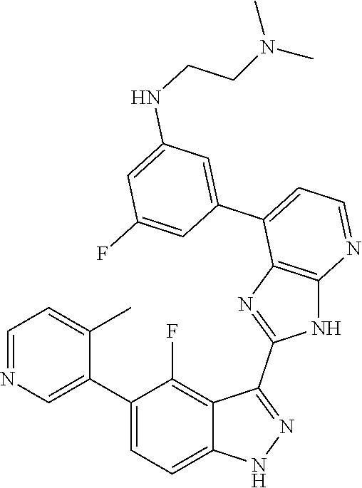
C1=NC=C(C2=CC=C3C(=C2F)C(C2=NC4=C(N2)N=CC=C4C2=CC(NCCN(C)C)=CC(F)=C2)=NN3)C(C)=C1
